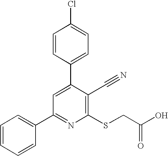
C1=CC=CC(C2=NC(SCC(O)=O)=C(C#N)C(C3=CC=C(Cl)C=C3)=C2)=C1
